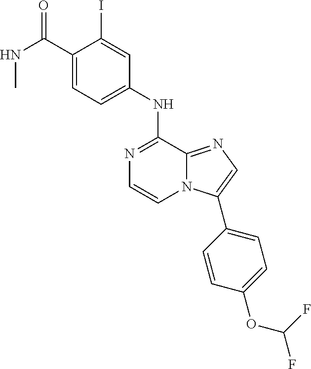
C1(NC2=NC=CN3C2=NC=C3C2=CC=C(OC(F)F)C=C2)=CC=C(C(NC)=O)C(I)=C1
